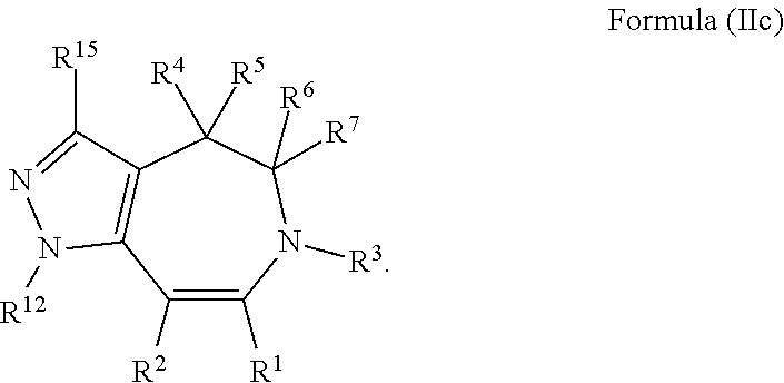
C1([R2])=C([R1])N([R3])C([R6])([R7])C([R4])([R5])C2=C1N([R12])N=C2[R15]
